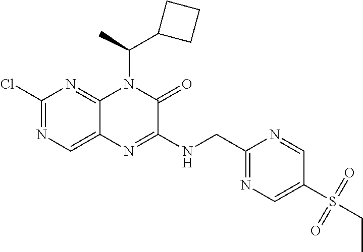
C1(Cl)=NC=C2C(=N1)N(C(C)C1CCC1)C(=O)C(NCC1=NC=C(S(CC)(=O)=O)C=N1)=N2
